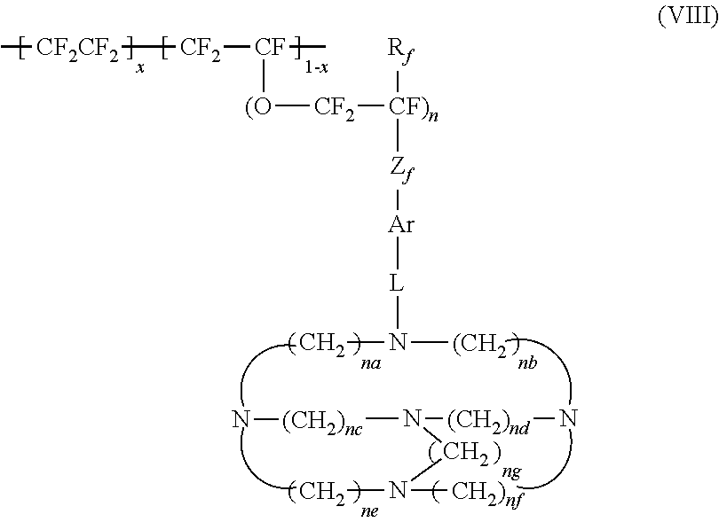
C[CF2CF2][CF2][CF]([(O][CF2][CF)n]([Rf])[Zf][Ar][L]N(C)[(CH2])C.N([(CH2)nd]N)([(CH2)nc]N)CN(C)[CH2)nf]
